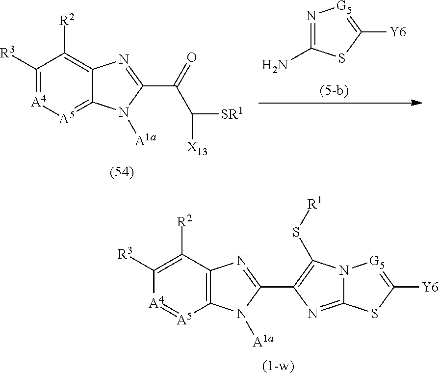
C1([R3])=C([R2])C2=C([A5]=[A4]1)N([A1a])C(C1=C(S[R1])N3C(=N1)SC([Y6])=[G5]3)=N2.C1([R3])=[A4][A5]=C2C(=C1[R2])N=C(C(=O)C([SR1])[X13])N2[A1a].N1=C(N)SC([Y6])=[G5]1
